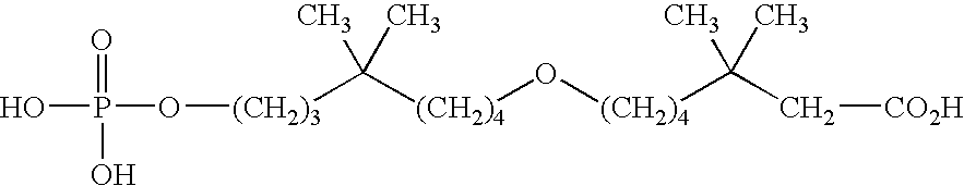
O(P(=O)(O)O)[(CH2)3]C([(CH2)4]O[(CH2)4]C(C)(C)C[CO2H])(C)C
